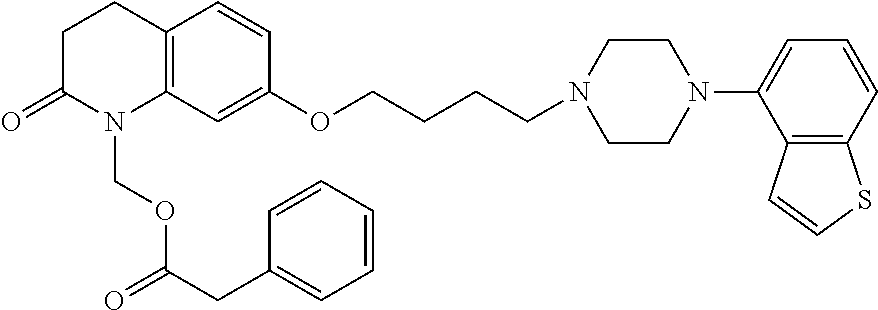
C12=C(C=C(OCCCCN3CCN(C4=CC=CC5=C4C=CS5)CC3)C=C1)N(COC(=O)CC1=CC=CC=C1)C(=O)CC2
